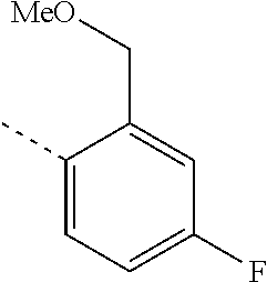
C1(C)=CC=C(F)C=C1C[MeO]
